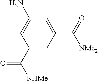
C1(C([NHMe])=O)=CC(C(=O)[NMe2])=CC(N)=C1
